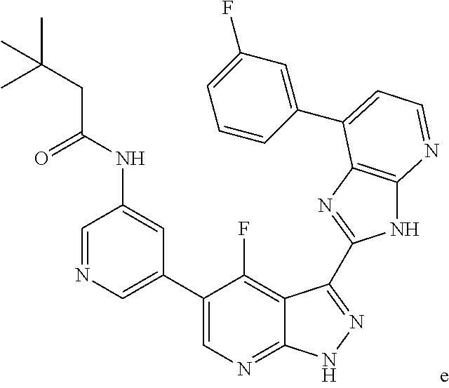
C1=NC=C(C2=CN=C3C(=C2F)C(C2=NC4=C(N2)N=CC=C4C2=CC(F)=CC=C2)=NN3)C=C1NC(CC(C)(C)C)=O
